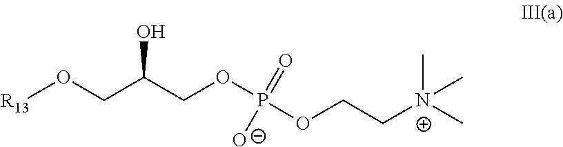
O(CC(COP(OCC[N+](C)(C)C)(=O)[O-])O)[R13]
